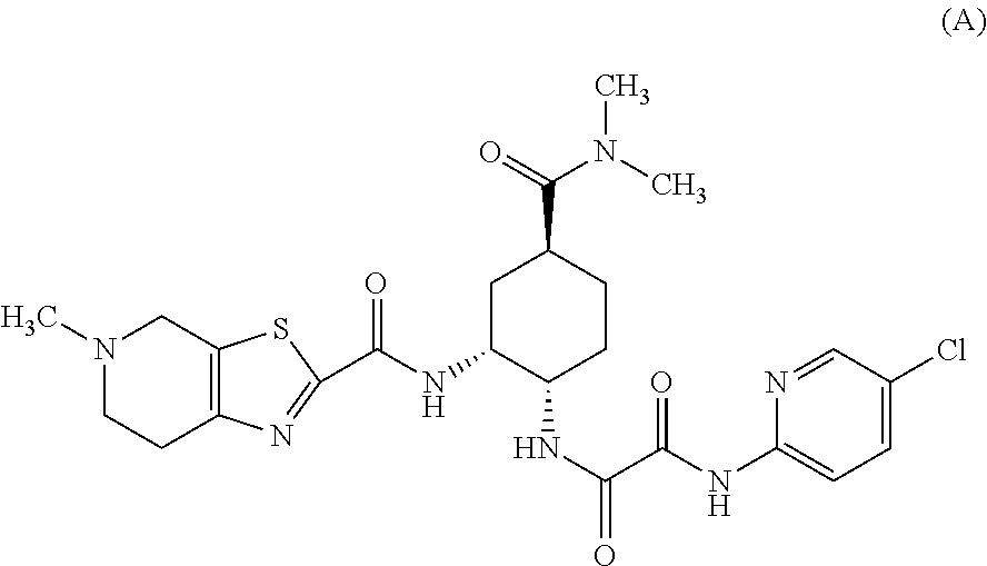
C1=C(Cl)C=NC(NC(C(NC2CCC(C(=O)N(C)C)CC2NC(=O)C2=NC3=C(CN(C)CC3)S2)=O)=O)=C1
